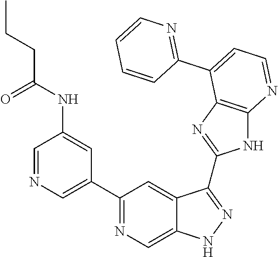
C1=NC=C(C2=NC=C3C(=C2)C(C2=NC4=C(N2)N=CC=C4C2=NC=CC=C2)=NN3)C=C1NC(=O)CCC
